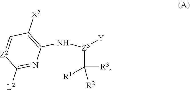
[L2]C1=NC(N[Z3]([Y])C([R3])([R2])[R1])=C([X2])C=[Z2]1
